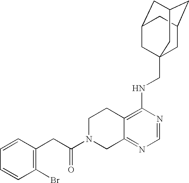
C12=C(NCC34CC5CC(CC(C3)C5)C4)N=CN=C1CN(C(=O)CC1=C(Br)C=CC=C1)CC2
